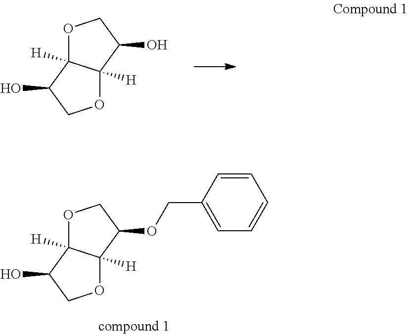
O1C2([H])C([H])(C(O)C1)OCC2O.O1C2([H])C([H])(C(OCC3=CC=CC=C3)C1)OCC2O
